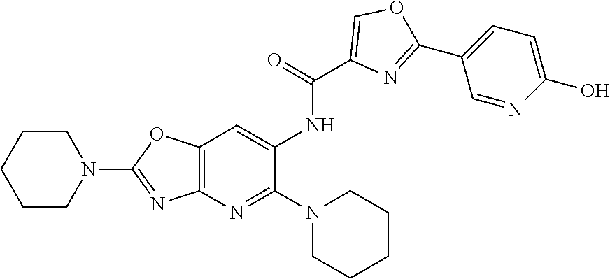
C12=C(N=C(N3CCCCC3)C(NC(C3=COC(C4=CC=C(O)N=C4)=N3)=O)=C1)N=C(N1CCCCC1)O2
